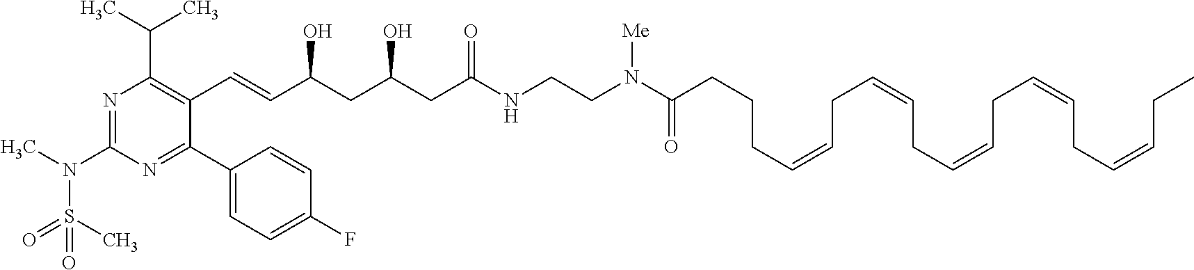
N1=C(N(S(C)(=O)=O)C)N=C(C2=CC=C(F)C=C2)C(C=CC(O)CC(O)CC(=O)NCCN(C(=O)CCCC=CCC=CCC=CCC=CCC=CCC)[Me])=C1C(C)C
